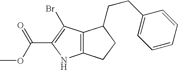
C12=C(C(Br)=C(C(OC)=O)N1)C(CCC1=CC=CC=C1)CC2
